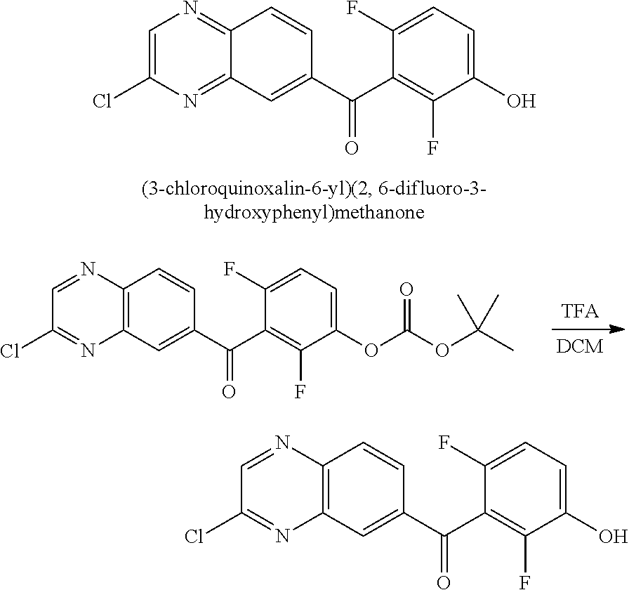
C1=C(Cl)N=C2C(=N1)C=CC(C(C1=C(F)C(O)=CC=C1F)=O)=C2.C1=NC2=C(N=C1Cl)C=C(C(C1=C(F)C(OC(OC(C)(C)C)=O)=CC=C1F)=O)C=C2.C1=NC2=C(N=C1Cl)C=C(C(C1=C(F)C(O)=CC=C1F)=O)C=C2
